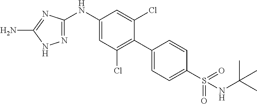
C1(NC2=CC(Cl)=C(C3=CC=C(S(=O)(=O)NC(C)(C)C)C=C3)C(Cl)=C2)=NNC(N)=N1
